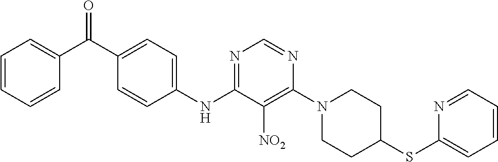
N1=C(NC2=CC=C(C(C3=CC=CC=C3)=O)C=C2)C([NO2])=C(N2CCC(SC3=CC=CC=N3)CC2)N=C1
